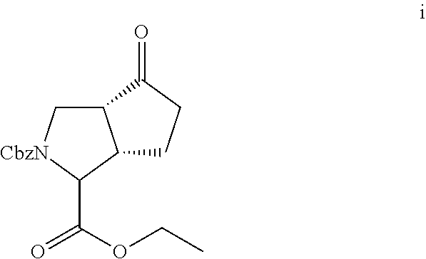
C12C[CbzN]C(C(OCC)=O)C1CCC2=O
